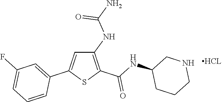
C1(NC(N)=O)=C(C(NC2CCCNC2)=O)SC(C2=CC(F)=CC=C2)=C1
